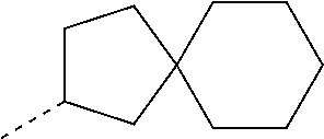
C1CCCCC12CC(C)CC2
